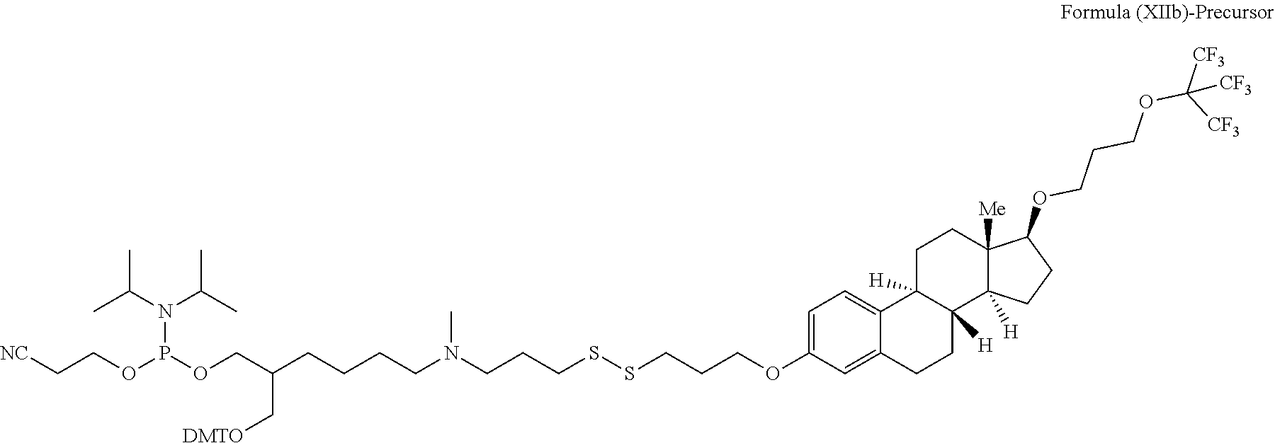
C1(OCCCSSCCCN(CCCCC(COP(OCC[NC])N(C(C)C)C(C)C)C[DMTO])C)=CC=C2C(=C1)CCC1([H])C2([H])CCC2([Me])C1([H])CCC2OCCCOC([CF3])([CF3])[CF3]
